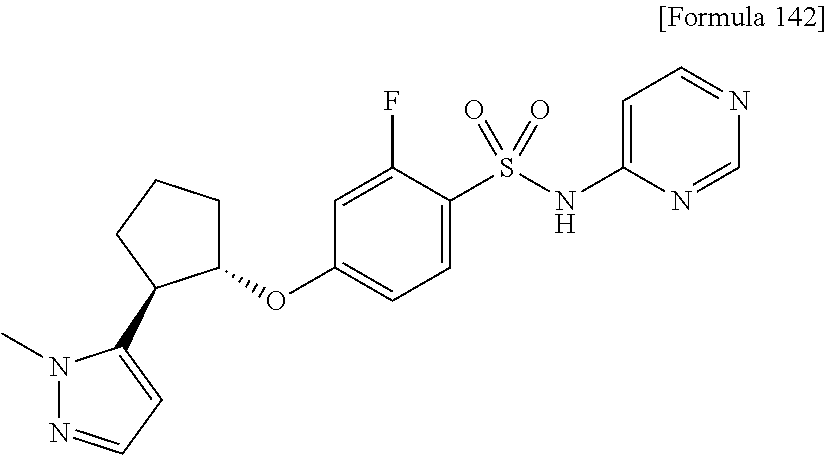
N1(C)N=CC=C1C1C(OC2=CC=C(S(NC3=CC=NC=N3)(=O)=O)C(F)=C2)CCC1
